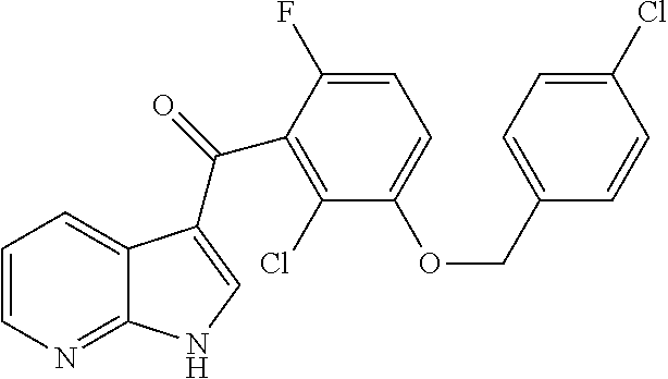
C1=CN=C2C(=C1)C(C(=O)C1=C(Cl)C(OCC3=CC=C(Cl)C=C3)=CC=C1F)=CN2
